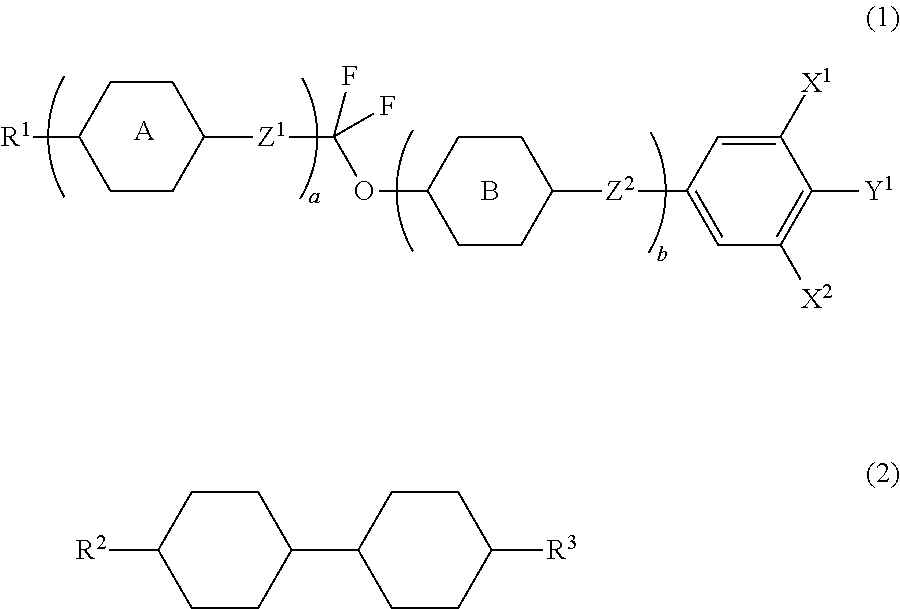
[R1]C1CCC([Z1]C(F)(F)OC2CCC([Z2]C3=CC([X2])=C([Y1])C([X1])=C3)CC2)CC1.[A].B.[R2]C1CCC(C2CCC([R3])CC2)CC1
